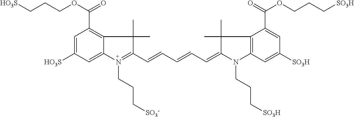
C1=C([HO3S])C=C2C(=C1C(OCCC[HO3S])=O)C(C)(C)C(C=CC=CC=C1C(C)(C)C3=C(N1CCC[SO3H])C=C([SO3H])C=C3C(=O)OCCC[SO3H])=N2CCC[SO3-]
